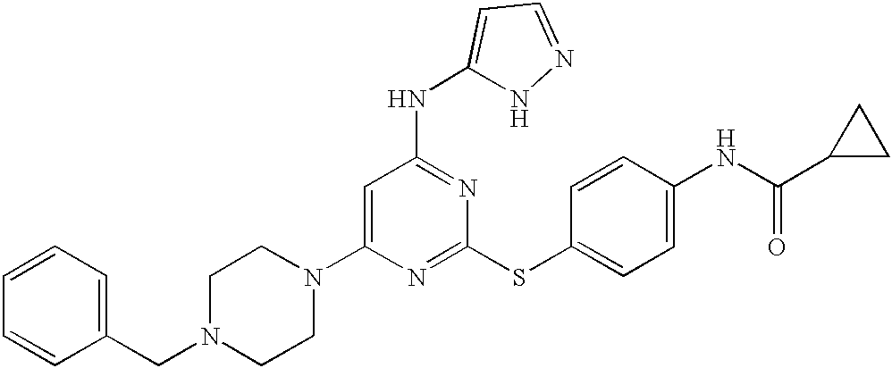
C1(N2CCN(CC3=CC=CC=C3)CC2)=CC(NC2=CC=NN2)=NC(SC2=CC=C(NC(=O)C3CC3)C=C2)=N1
